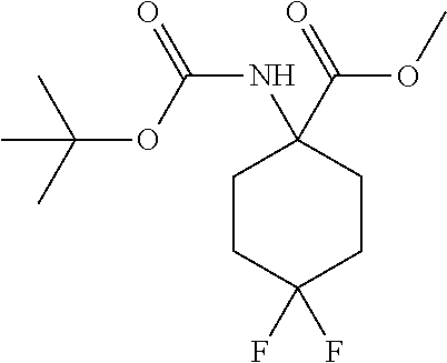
C1CC(F)(F)CCC1(NC(=O)OC(C)(C)C)C(OC)=O
